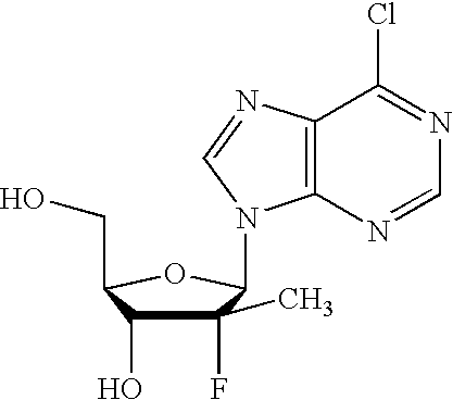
C1(F)(C)C(O)C(CO)OC1N1C2=C(N=C1)C(Cl)=NC=N2
